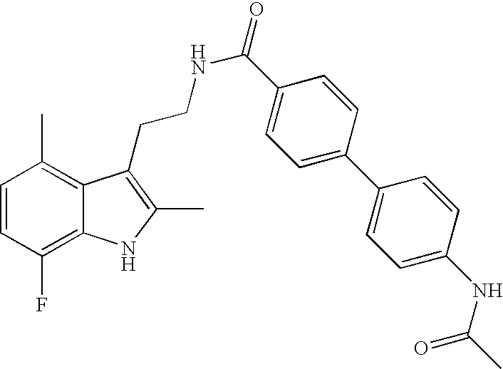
C1=CC(F)=C2C(=C1C)C(CCNC(=O)C1=CC=C(C3=CC=C(NC(C)=O)C=C3)C=C1)=C(C)N2
